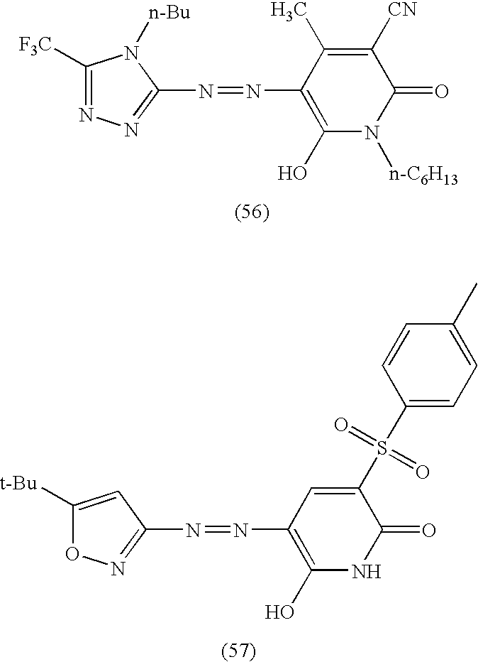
C1([F3C])=NN=C(N=NC2=C(O)N([n-C6H13])C(=O)C([CN])=C2C)N1[n-Bu].C1([t-Bu])=CC(N=NC2=C(O)NC(=O)C(S(C3=CC=C(C)C=C3)(=O)=O)=C2)=NO1
